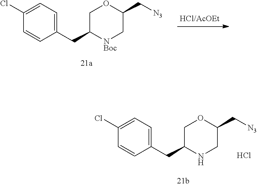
C1=C(Cl)C=CC(CC2[NBoc]CC(C[N3])OC2)=C1.C1=C(Cl)C=CC(CC2NCC(C[N3])OC2)=C1.Cl
